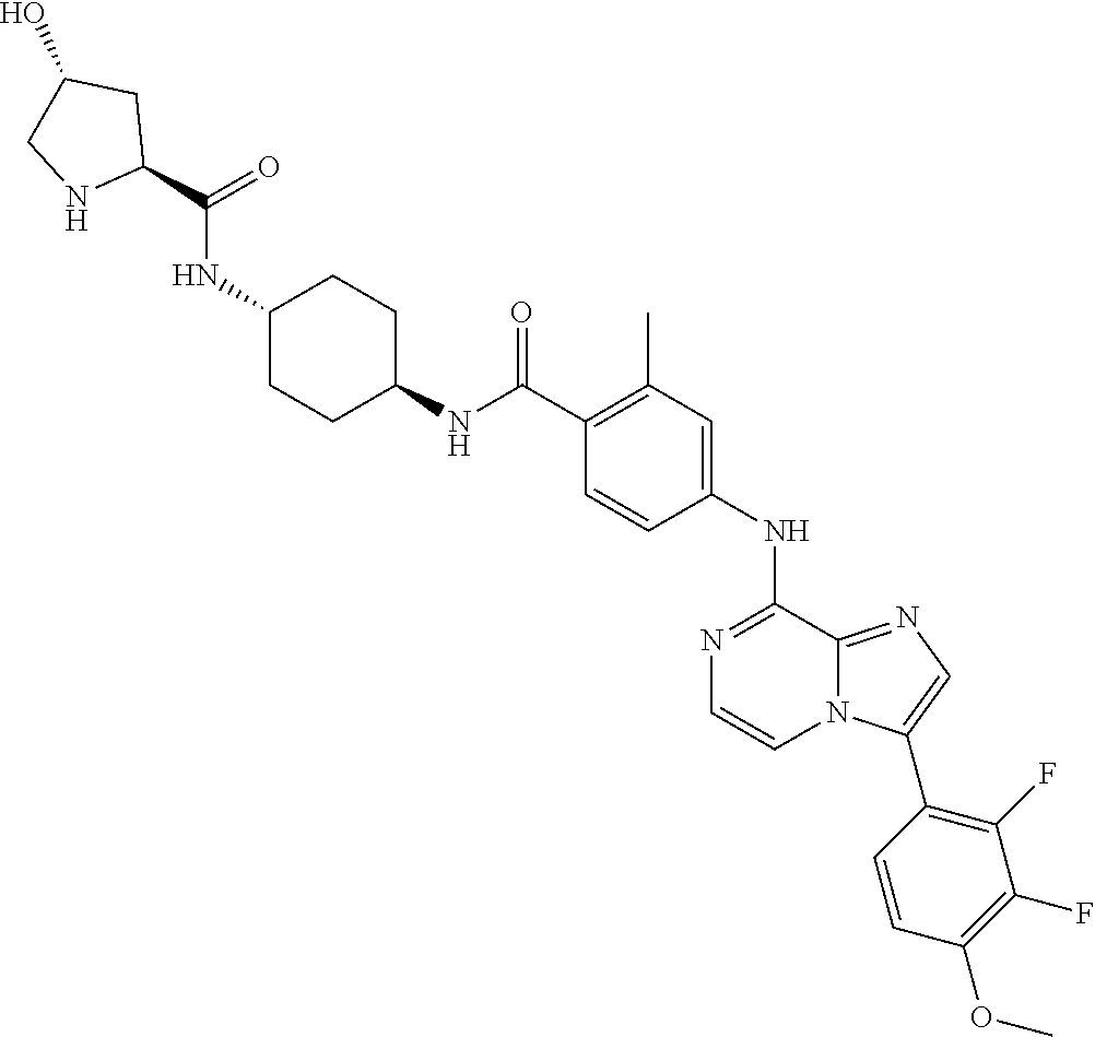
N1=C(NC2=CC(C)=C(C(NC3CCC(NC(C4CC(O)CN4)=O)CC3)=O)C=C2)C2=NC=C(C3=C(F)C(F)=C(OC)C=C3)N2C=C1
